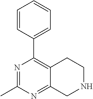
N1=C(C)N=C2C(=C1C1=CC=CC=C1)CCNC2
